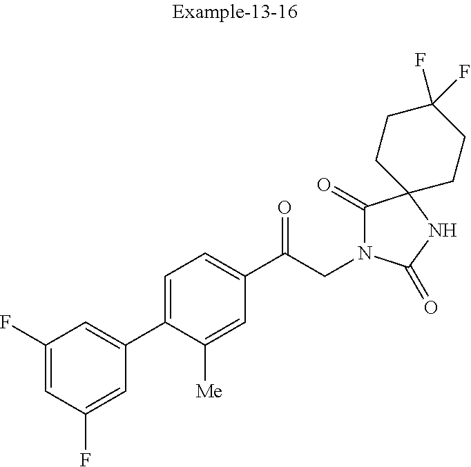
C1(F)=CC(F)=CC(C2=CC=C(C(CN3C(=O)C4(NC3=O)CCC(F)(F)CC4)=O)C=C2[Me])=C1
